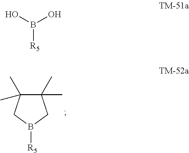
OB(O)[R5].[R5]B1CC(C)(C)C(C)(C)C1
